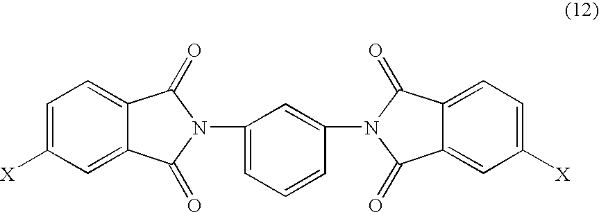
N1(C2=CC=CC(N3C(=O)C4=CC([X])=CC=C4C3=O)=C2)C(=O)C2=CC=C([X])C=C2C1=O
